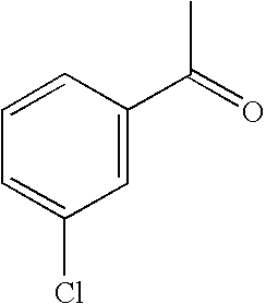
C1=CC(C(=O)C)=CC(Cl)=C1
